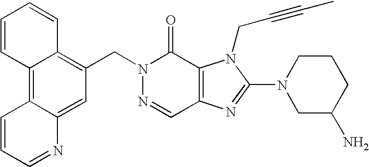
N1=CC2=C(C(=O)N1CC1=C3C(=C4C(=C1)N=CC=C4)C=CC=C3)N(CC#CC)C(N1CC(N)CCC1)=N2
